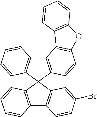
C12=C(C3(C4=C1C=CC=C4)C1=C(C4=C3C=C(Br)C=C4)C=CC=C1)C=CC1=C2C2=C(O1)C=CC=C2
